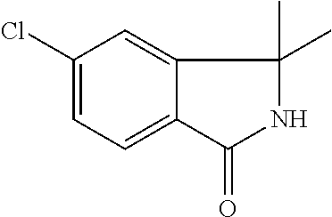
C1(=O)NC(C)(C)C2=CC(Cl)=CC=C12
